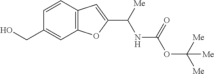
C12=C(C=C(C([Me])NC(OC([Me])([Me])[Me])=O)O1)C=CC(CO)=C2
